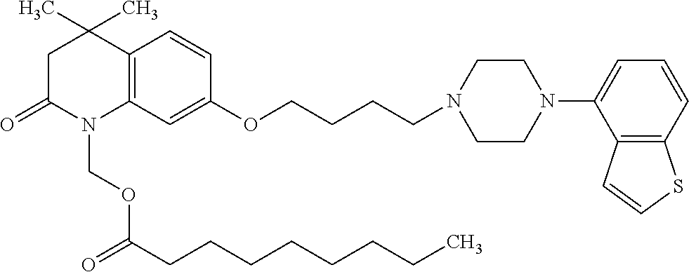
C12=C(C=C(OCCCCN3CCN(C4=CC=CC5=C4C=CS5)CC3)C=C1)N(COC(CCCCCCCC)=O)C(=O)CC2(C)C
